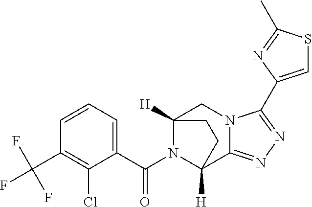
C12([H])CN3C(=NN=C3C3=CSC(C)=N3)C([H])(CC1)N2C(C1=CC=CC(C(F)(F)F)=C1Cl)=O
